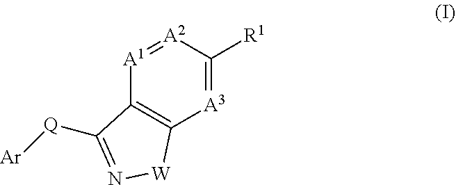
[A1]1=[A2]C([R1])=[A3]C2=C1C([Q][Ar])=N[W]2
